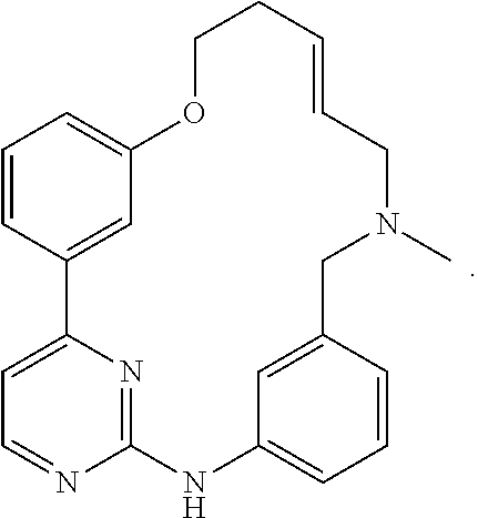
C1=CC2=CC(=C1)OCCC=CCN(C)CC1=CC(=CC=C1)NC1=NC2=CC=N1
